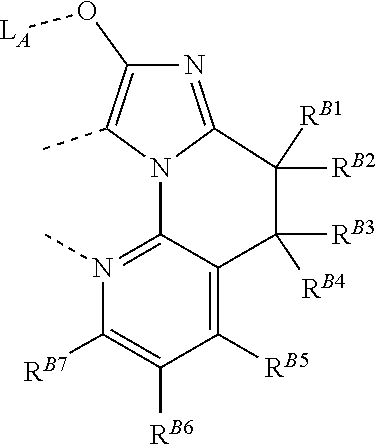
[RB1]C1([RB2])C2=NC(O[LA])=C(C)N2C2=N(C)C([RB7])=C([RB6])C([RB5])=C2C1([RB4])[RB3]
